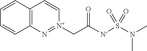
C12=C(C=CC=C1)C=C[N+](CC([N-]S(N(C)C)(=O)=O)=O)=N2
